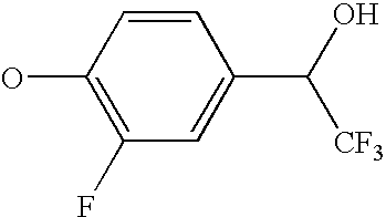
C1(O)=C(F)C=C(C(O)[CF3])C=C1
